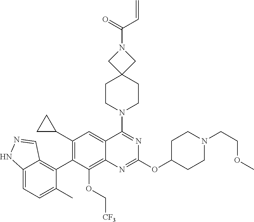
C12=CC=C(C)C(C3=C(C4CC4)C=C4C(=C3OC[CF3])N=C(OC3CCN(CCOC)CC3)N=C4N3CCC4(CC3)CN(C(=O)C=C)C4)=C1C=NN2
